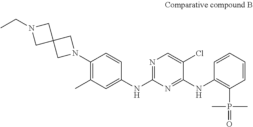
C1(N2CC3(C2)CN(CC)C3)=C(C)C=C(NC2=NC=C(Cl)C(NC3=C(P(=O)(C)C)C=CC=C3)=N2)C=C1
